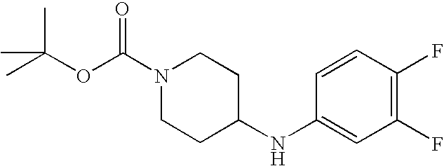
O(C(C)(C)C)C(N1CCC(NC2=CC(F)=C(F)C=C2)CC1)=O
